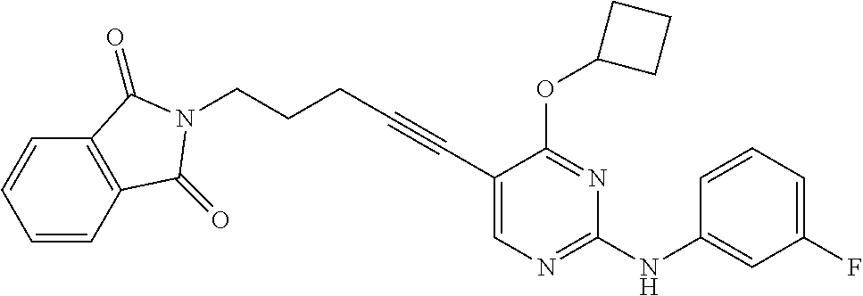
C1=CC2=C(C=C1)C(=O)N(CCCC#CC1=CN=C(NC3=CC(F)=CC=C3)N=C1OC1CCC1)C2=O
